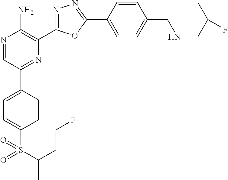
N1=CC(C2=CC=C(S(C(C)CCF)(=O)=O)C=C2)=NC(C2=NN=C(C3=CC=C(CNCC(C)F)C=C3)O2)=C1N
